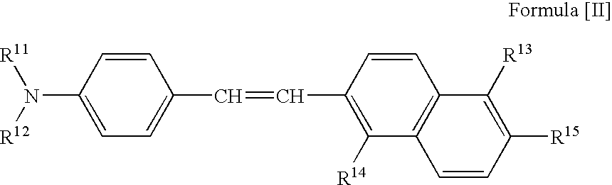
C1=C(N([R12])[R11])C=CC(C=CC2=C([R14])C3=C(C=C2)C([R13])=C([R15])C=C3)=C1
